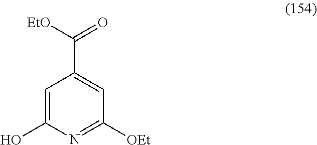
C1=C(O)N=C([OEt])C=C1C([EtO])=O
